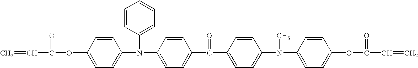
C=CC(=O)OC1=CC=C(N(C2=CC=CC=C2)C2=CC=C(C(C3=CC=C(N(C)C4=CC=C(OC(=O)C=C)C=C4)C=C3)=O)C=C2)C=C1
